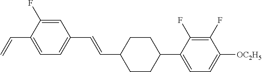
C1=C(F)C(C=C)=CC=C1C=CC1CCC(C2=CC=C([OC2H5])C(F)=C2F)CC1
